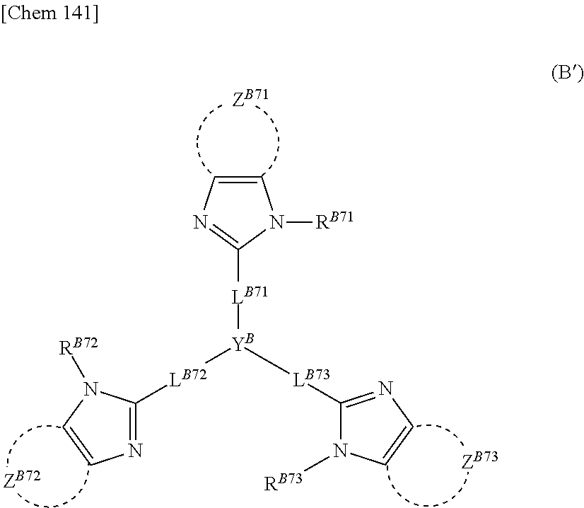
N1=C([LB72][YB]([LB73]C2=NC=CN2[RB73])[LB71]C2=NC=CN2[RB71])N([RB72])C=C1
